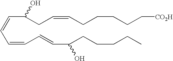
C(=CC=CC=CC(CCCCC)O)C(CC=CCCCCC[CO2H])O
